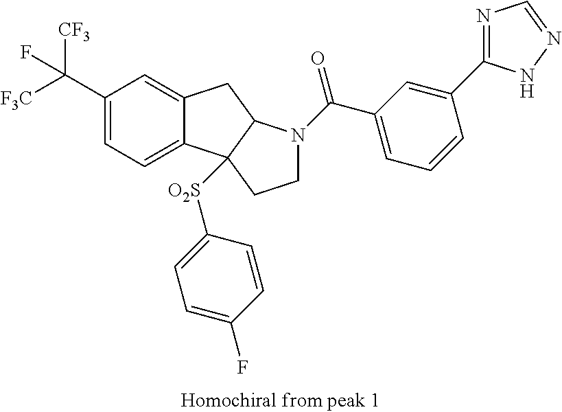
C(C1=CC=C2C(=C1)CC1C2([O2S]C2=CC=C(F)C=C2)CCN1C(C1=CC=CC(C2=NC=NN2)=C1)=O)([F3C])([CF3])F
